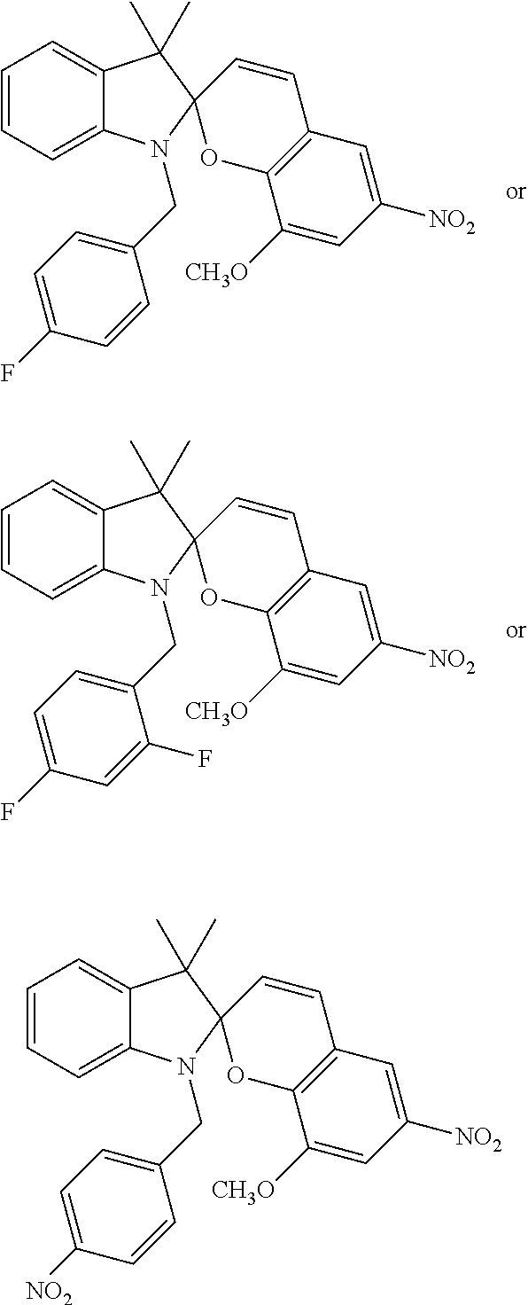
C1=CC=C2C(=C1)C(C)(C)C1(N2CC2=CC=C(F)C=C2)OC2=C(C=C1)C=C([NO2])C=C2[CH3O].C1=CC=C2C(=C1)C(C)(C)C1(N2CC2=CC=C(F)C=C2F)OC2=C(C=C1)C=C([NO2])C=C2[CH3O].C1=CC=C2C(=C1)C(C)(C)C1(N2CC2=CC=C([NO2])C=C2)OC2=C(C=C1)C=C([NO2])C=C2[CH3O]
